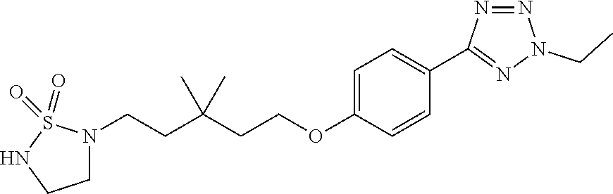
C(CC(CCOC1=CC=C(C2=NN(CC)N=N2)C=C1)(C)C)N1CCNS1(=O)=O
